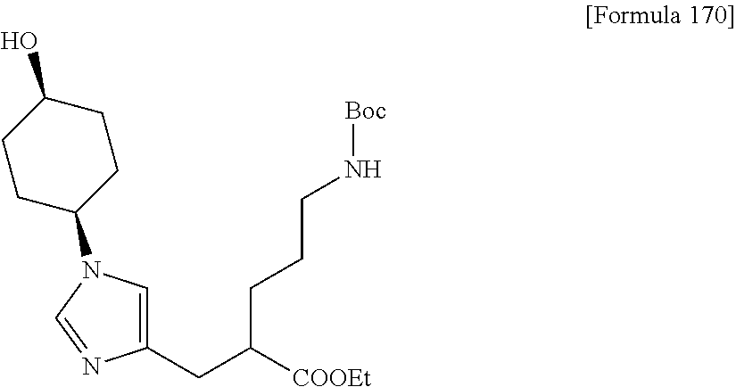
C1CC(N2C=C(CC([COOEt])CCCN[Boc])N=C2)CCC1O
